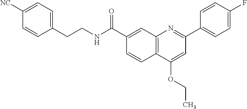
C1(C(NCCC2=CC=C([CN])C=C2)=O)=CC2=C(C=C1)C(OCC)=CC(C1=CC=C(F)C=C1)=N2
